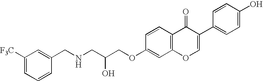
C(COC1=CC2=C(C=C1)C(=O)C(C1=CC=C(O)C=C1)=CO2)(CNCC1=CC([F3C])=CC=C1)O
